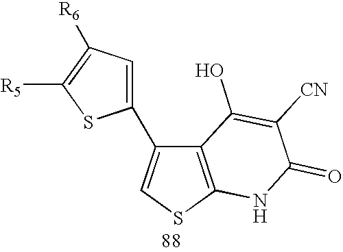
C12=C(SC=C1C1=CC([R6])=C([R5])S1)NC(=O)C([CN])=C2O
